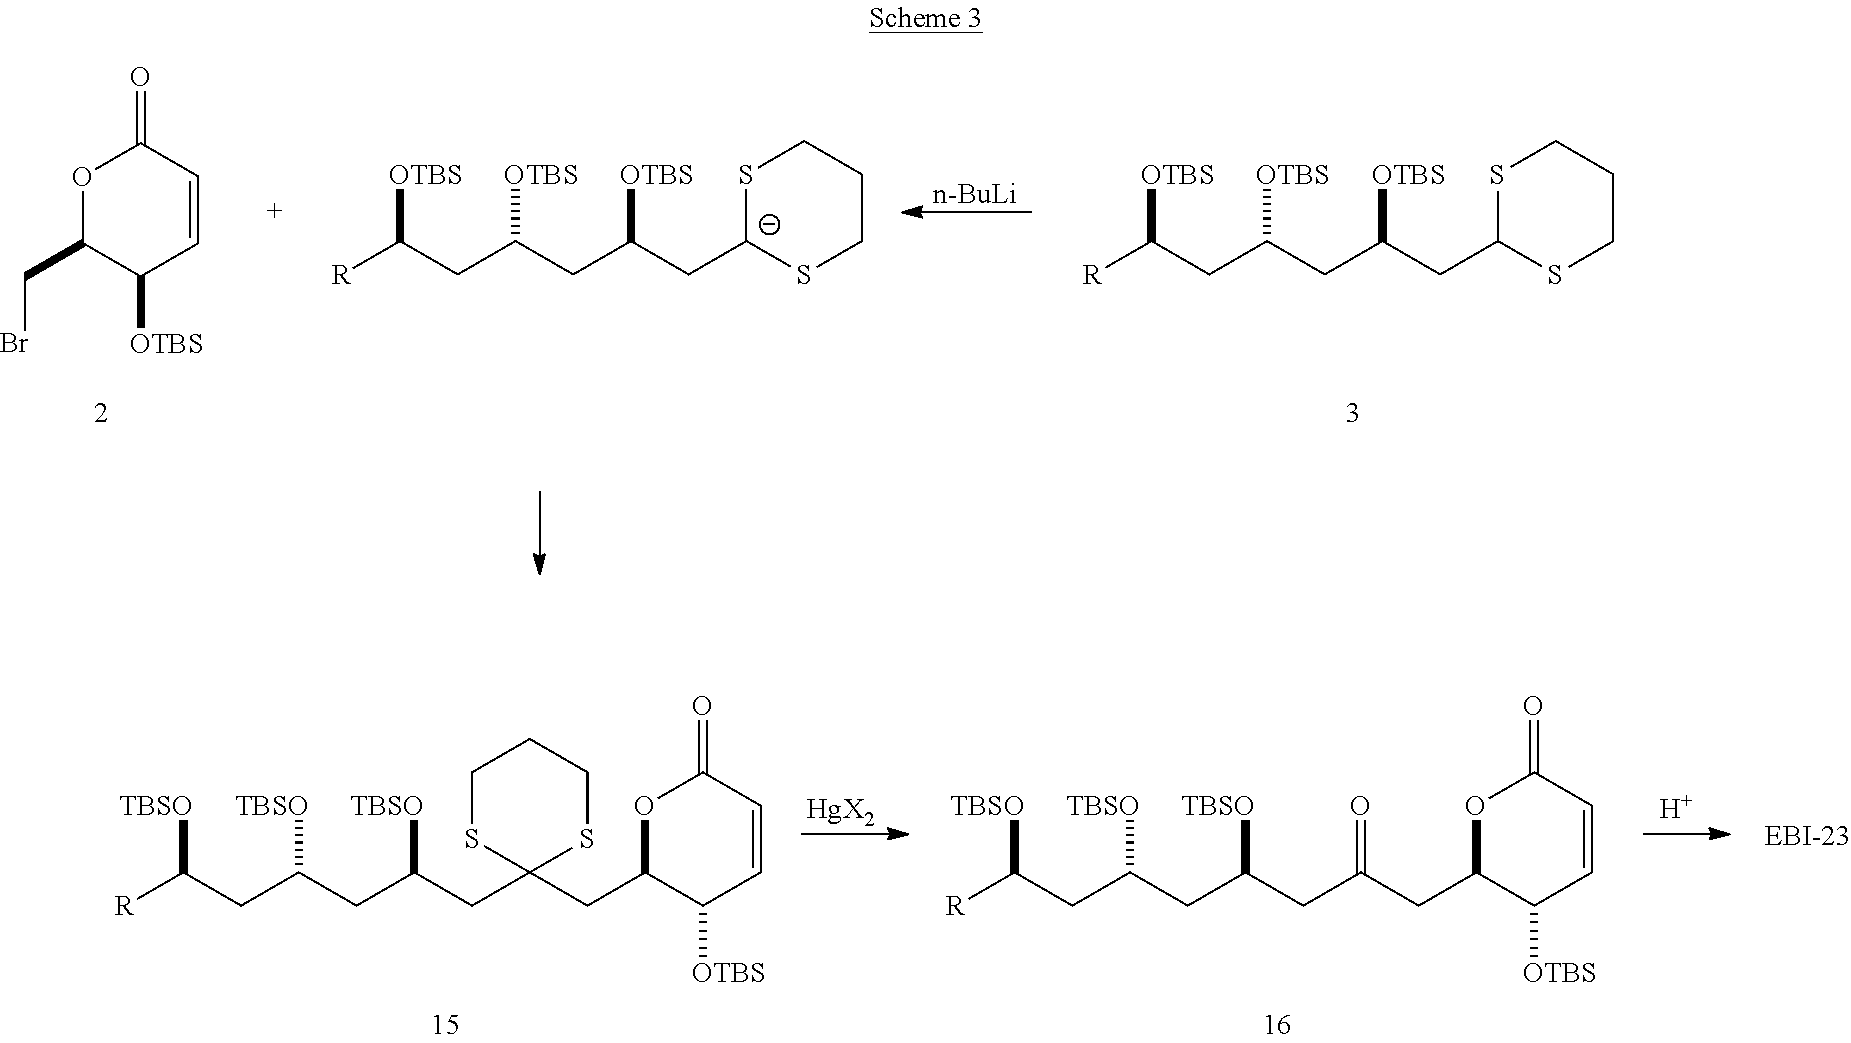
O1C(CBr)C([OTBS])C=CC1=O.[R]C(CC(CC(C[C-]1SCCCS1)[OTBS])[OTBS])[OTBS].[R]C(CC(CC(CC1SCCCS1)[OTBS])[OTBS])[OTBS].[n-BuLi].[R]C(CC(CC(CC1(CC2C([OTBS])C=CC(=O)O2)SCCCS1)[TBSO])[TBSO])[TBSO].[R]C(CC(CC(CC(CC1C([OTBS])C=CC(=O)O1)=O)[TBSO])[TBSO])[TBSO].[HgX2].[H]
